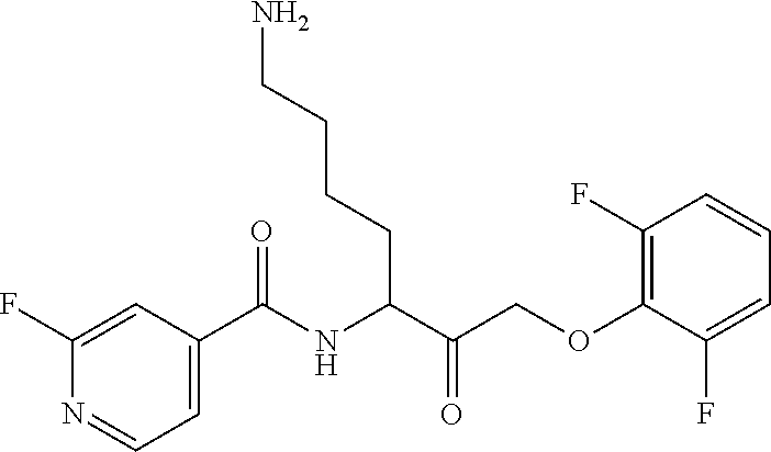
C1(F)=CC(C(NC(C(COC2=C(F)C=CC=C2F)=O)CCCCN)=O)=CC=N1
